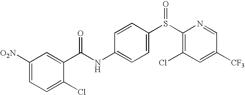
C1([O2N])=CC=C(Cl)C(C(NC2=CC=C(S(C3=C(Cl)C=C([CF3])C=N3)=O)C=C2)=O)=C1
